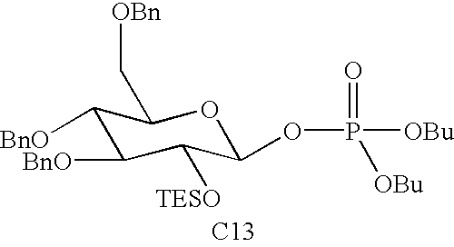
C1([BnO])C([BnO])C([TESO])C(OP(=O)([OBu])[OBu])OC1C[OBn].[C13]
